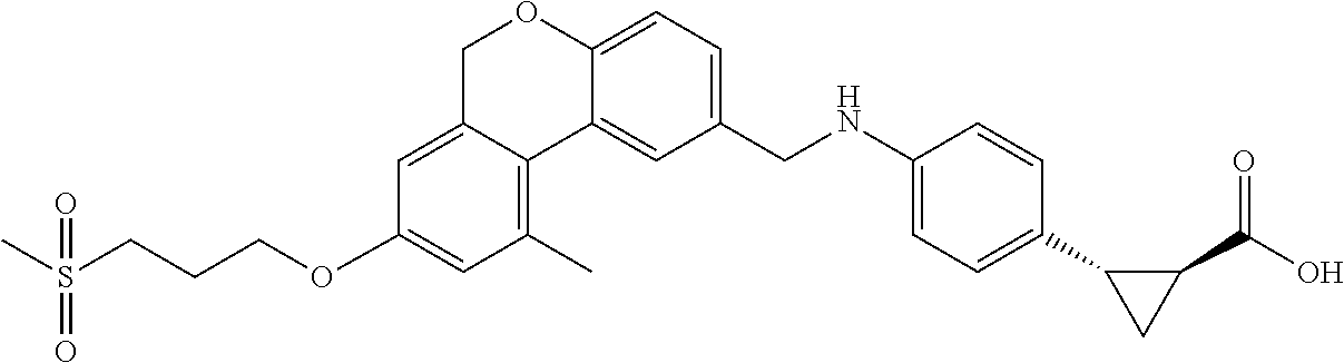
CS(CCCOC1=CC(C)=C2C(=C1)COC1=CC=C(CNC3=CC=C(C4C(C(O)=O)C4)C=C3)C=C21)(=O)=O
